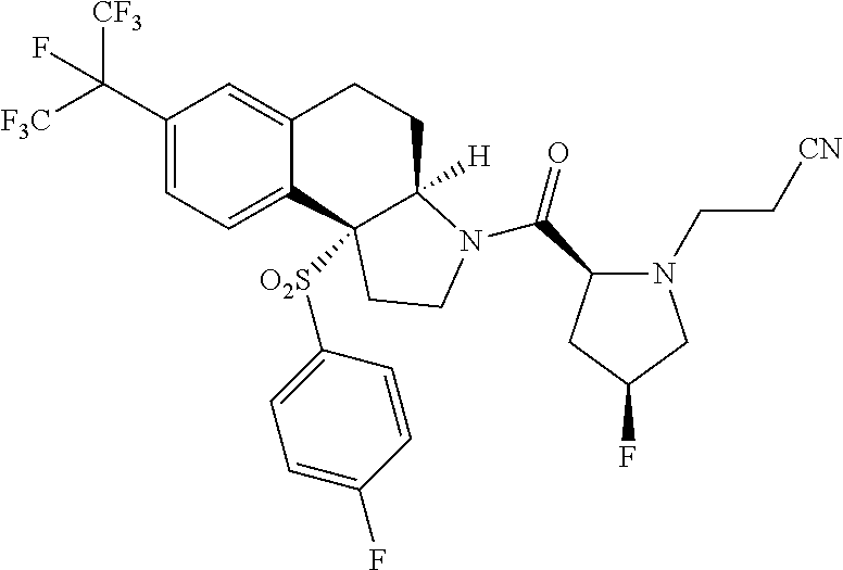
C1(C([F3C])([CF3])F)=CC=C2C(=C1)CCC1([H])N(C(=O)C3N(CC[CN])CC(F)C3)CCC21[O2S]C1=CC=C(F)C=C1
